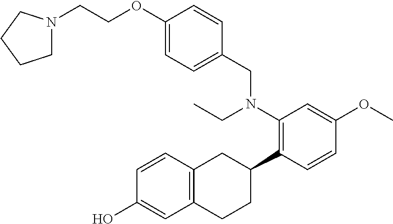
C12=C(C=CC(O)=C1)CC(C1=C(N(CC)CC3=CC=C(OCCN4CCCC4)C=C3)C=C(OC)C=C1)CC2
